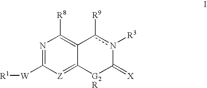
N1=C([W][R1])[Z]=C2C(=C1[R8])c([R9])n([R3])C(=[X])[G2R]2
